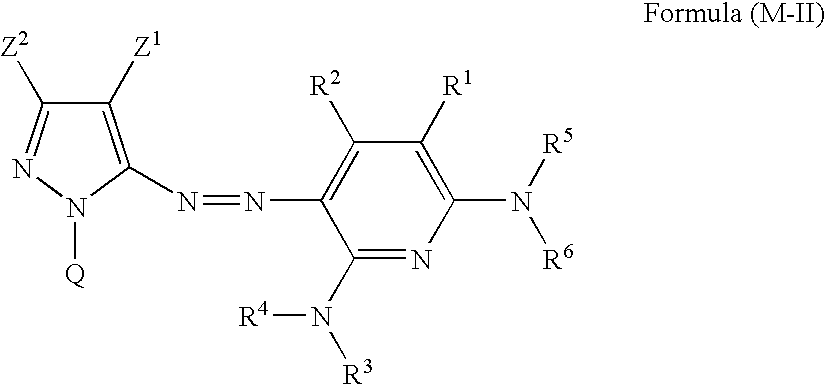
N(=NC1=C([R2])C([R1])=C(N([R5])[R6])N=C1N([R3])[R4])C1=C([Z1])C([Z2])=NN1[Q]
